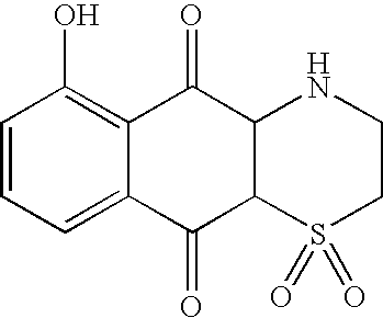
C12C(S(=O)(=O)CCN1)C(=O)C1=CC=CC(O)=C1C2=O
